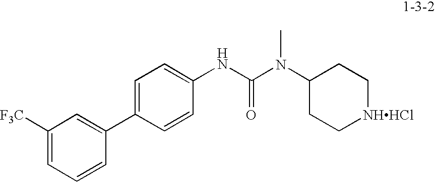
C1([F3C])=CC=CC(C2=CC=C(NC(=O)N(C3CC[NHHCl]CC3)C)C=C2)=C1
